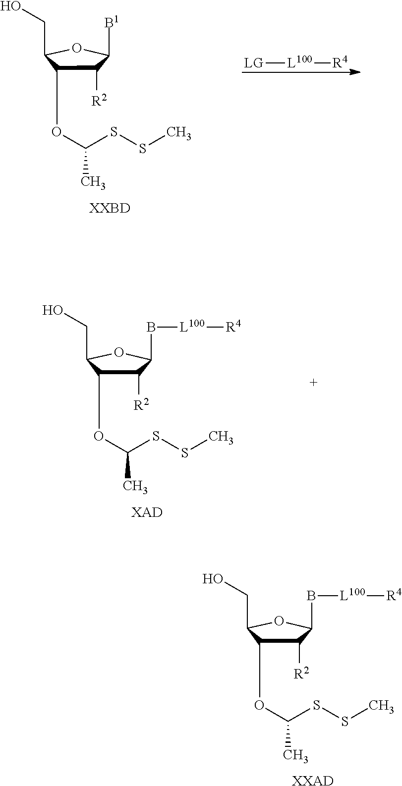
C1([R2])C(OC(SSC)C)C(CO)OC1B[L100][R4].[XXAD].C1([R2])C(OC(SSC)C)C(CO)OC1[B1].[XXBD].[LG][L100][R4].C1([R2])C(OC(SSC)C)C(CO)OC1B[L100][R4].[XAD]
